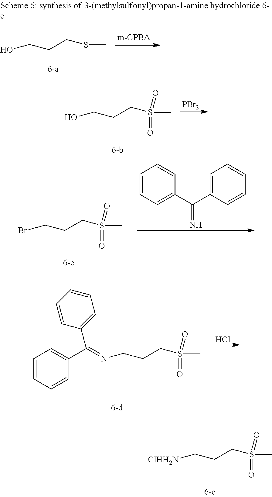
CS(CCCO)(=O)=O.[PBr3].C1=CC=C(C(C2=CC=CC=C2)=N)C=C1.CS(CCCBr)(=O)=O.Cl.CS(CCCN=C(C1=CC=CC=C1)C1=CC=CC=C1)(=O)=O.CS(CCC[ClHH2N])(=O)=O.CSCCCO
